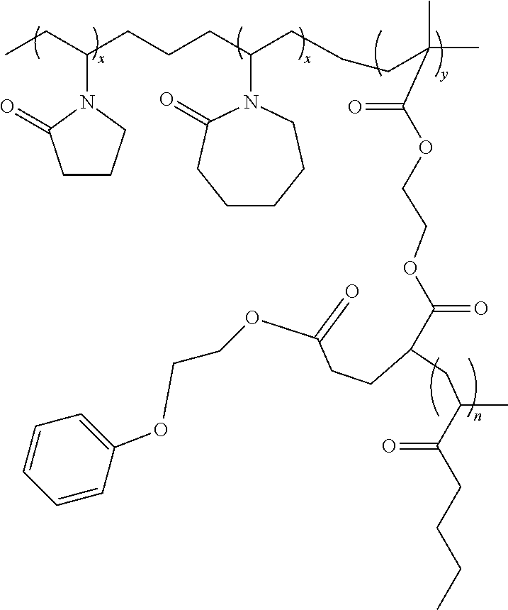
CCC(CCCC(CCCC(C)(C)C(OCCOC(C(CCC(OCCOC1=CC=CC=C1)=O)CC(C)C(CCCC)=O)=O)=O)N1C(=O)CCCCC1)N1C(=O)CCC1
